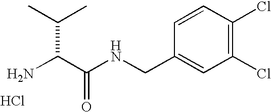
NC(C(NCC1=CC(Cl)=C(Cl)C=C1)=O)C(C)C.Cl
